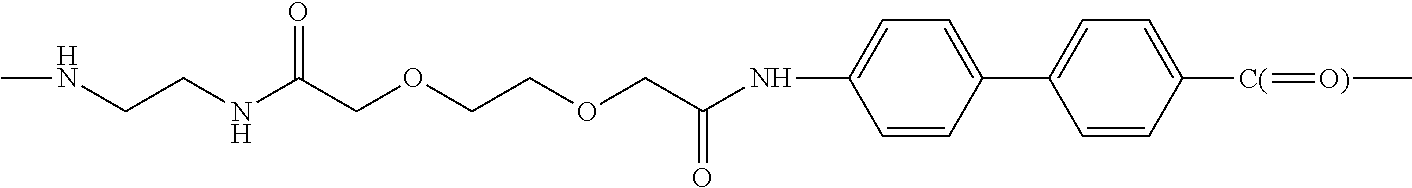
CNCCNC(COCCOCC(=O)NC1=CC=C(C2=CC=C([C(]=[O)]C)C=C2)C=C1)=O
